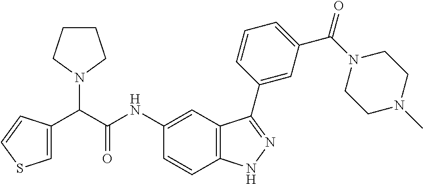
C1(NC(C(N2CCCC2)C2=CSC=C2)=O)=CC2=C(C=C1)NN=C2C1=CC(C(N2CCN(C)CC2)=O)=CC=C1
